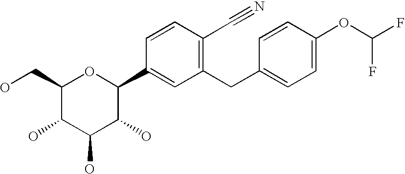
C1(CO)C(O)C(O)C(O)C(C2=CC(CC3=CC=C(OC(F)F)C=C3)=C(C#N)C=C2)O1
